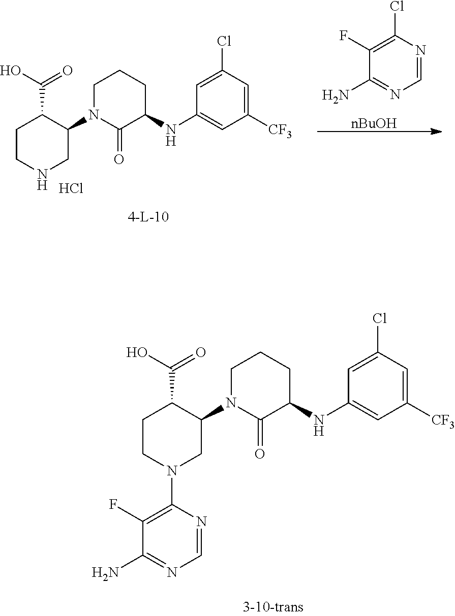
C1CNCC(N2CCCC(NC3=CC([CF3])=CC(Cl)=C3)C2=O)C1C(O)=O.Cl.C1(Cl)=C(F)C(N)=NC=N1.[nBuOH].C1CN(C2=C(F)C(N)=NC=N2)CC(N2CCCC(NC3=CC([CF3])=CC(Cl)=C3)C2=O)C1C(O)=O
